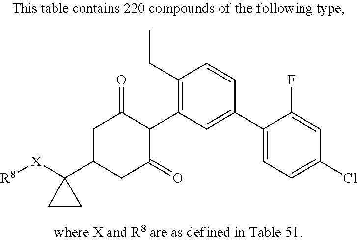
C1([X][R8])(C2CC(=O)C(C3=C(CC)C=CC(C4=CC=C(Cl)C=C4F)=C3)C(=O)C2)CC1
